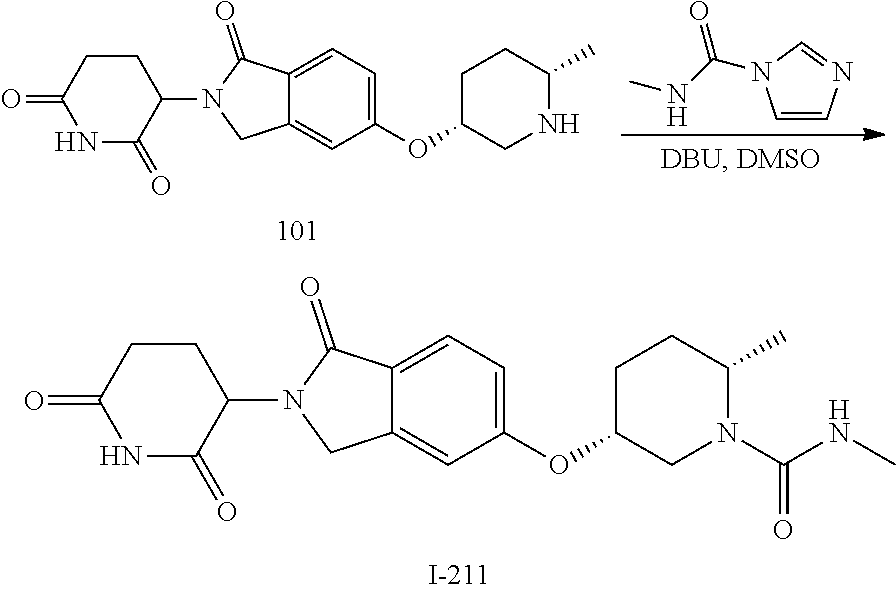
C1(N2CC3=CC(OC4CN(C(NC)=O)C(C)CC4)=CC=C3C2=O)CCC(=O)NC1=O.C1(N2CC3=CC(OC4CNC(C)CC4)=CC=C3C2=O)CCC(=O)NC1=O.C1=CN=CN1C(NC)=O
